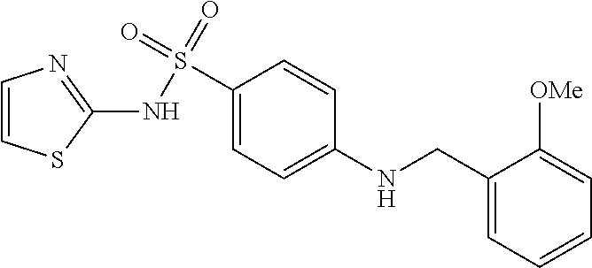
C1(CNC2=CC=C(S(=O)(=O)NC3=NC=CS3)C=C2)=CC=CC=C1[OMe]
